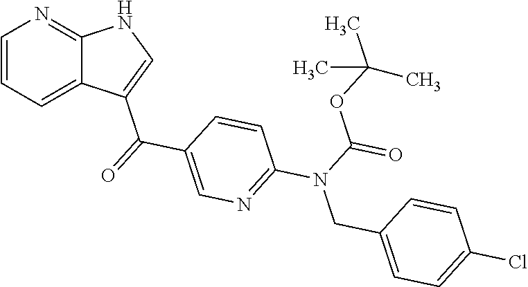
C1=CC=C2C(=N1)NC=C2C(=O)C1=CN=C(N(C(OC(C)(C)C)=O)CC2=CC=C(Cl)C=C2)C=C1
